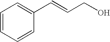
C1=CC=CC(C=CCO)=C1
